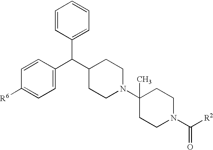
C1=CC([R6])=CC=C1C(C1CCN(C2(C)CCN(C([R2])=O)CC2)CC1)C1=CC=CC=C1
